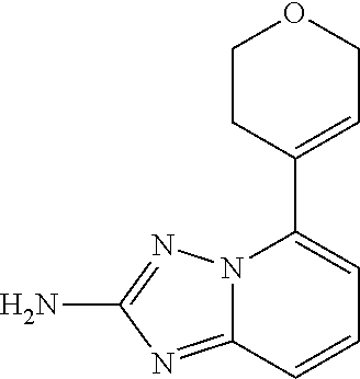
NC1=NN2C(=N1)C=CC=C2C1=CCOCC1
